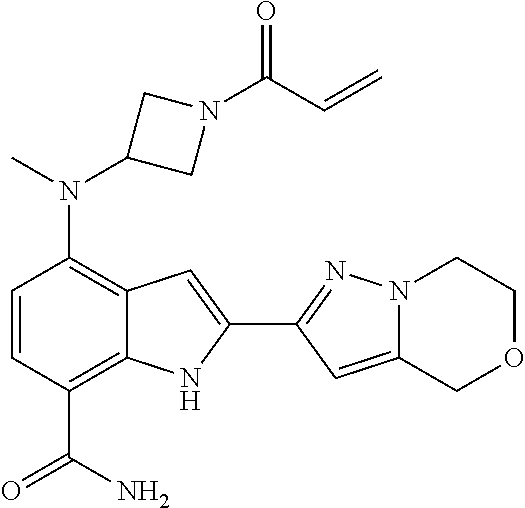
C1(N(C2CN(C(C=C)=O)C2)C)=C2C(=C(C(N)=O)C=C1)NC(C1=NN3C(=C1)COCC3)=C2
